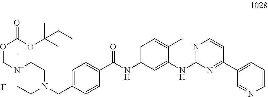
[G].C1CN(CC2=CC=C(C(NC3=CC=C(C)C(NC4=NC=CC(C5=CC=CN=C5)=N4)=C3)=O)C=C2)CC[N+]1(COC(=O)OC(C)(C)CC)C
